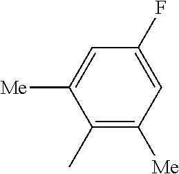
C1(C)=C([Me])C=C(F)C=C1[Me]
